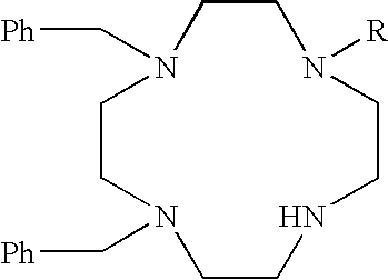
C1CN(C[Ph])CCNCCN([R])CCN1C[Ph]
